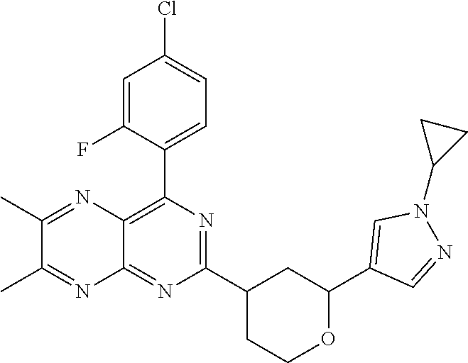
N1=C(C2CC(C3=CN(C4CC4)N=C3)OCC2)N=C2C(=C1C1=CC=C(Cl)C=C1F)N=C(C)C(C)=N2
